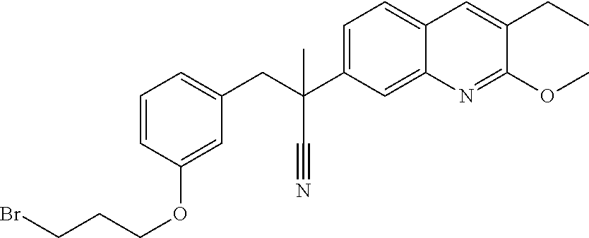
C1=C(C(CC2=CC=CC(OCCCBr)=C2)(C#N)C)C=C2C(=C1)C=C(CC)C(OC)=N2
